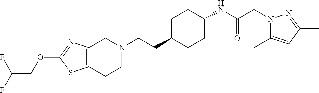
C1(OCC(F)F)=NC2=C(S1)CCN(CCC1CCC(NC(CN3C(C)=CC(C)=N3)=O)CC1)C2
